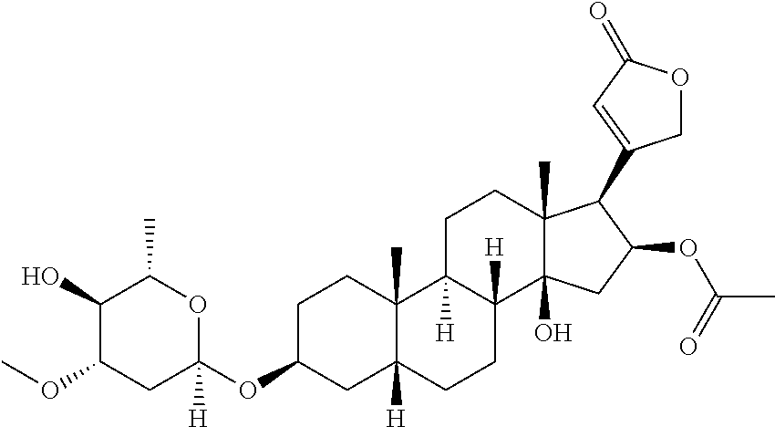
C1(OC2([H])OC(C)C(O)C(OC)C2)CC2([H])C(C)(CC1)C1([H])C([H])(CC2)C2(O)C(C)(CC1)C(C1=CC(=O)OC1)C(OC(C)=O)C2
